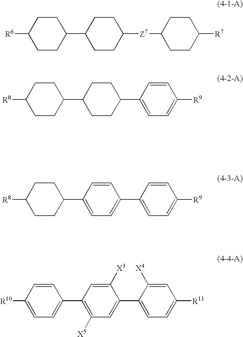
[R6]C1CCC(C2CCC([Z7]C3CCC([R7])CC3)CC2)CC1.[R8]C1CCC(C2CCC(C3=CC=C([R9])C=C3)CC2)CC1.[R8]C1CCC(C2=CC=C(C3=CC=C([R9])C=C3)C=C2)CC1.[R10]C1=CC=C(C2=C([X5])C=C(C3=CC=C([R11])C=C3[X4])C([X3])=C2)C=C1
